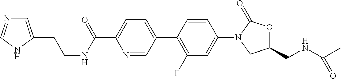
C1(CNC(C)=O)OC(=O)N(C2=CC(F)=C(C3=CC=C(C(NCCC4=CN=CN4)=O)N=C3)C=C2)C1
